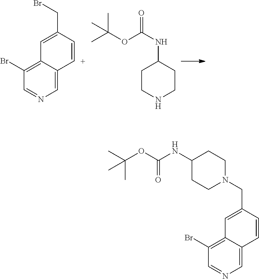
C1=C2C(=C(Br)C=N1)C=C(CBr)C=[C+]2.C1CNCCC1NC(=O)OC(C)(C)C.C1=C2C(=C(Br)C=N1)C=C(CN1CCC(NC(OC(C)(C)C)=O)CC1)C=C2
